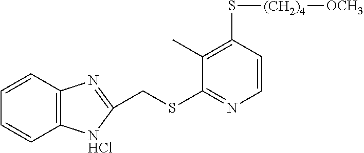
C12=C(C=CC=C1)N=C(CSC1=NC=CC(S[(CH2)4][OCH3])=C1C)[NHCl]2
